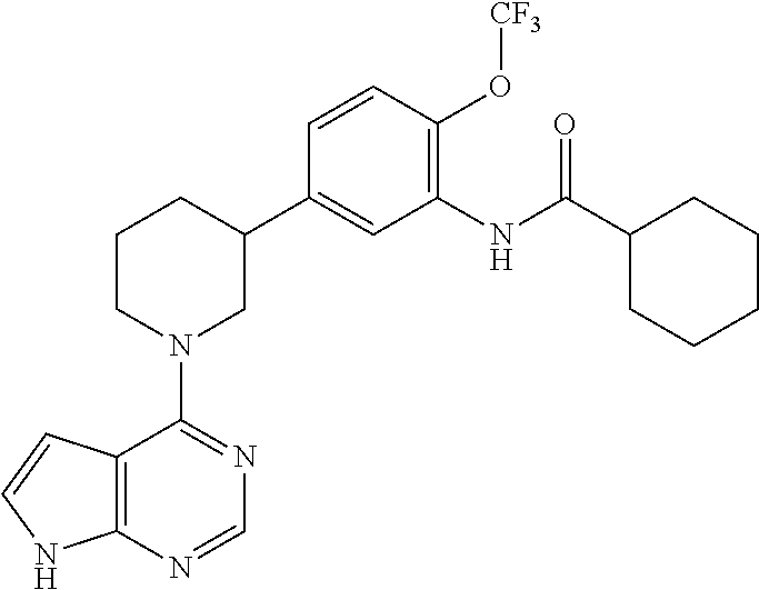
C12=C(NC=C1)N=CN=C2N1CC(C2=CC(NC(C3CCCCC3)=O)=C(O[CF3])C=C2)CCC1
